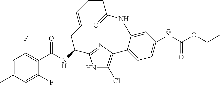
C1=C(C)C=C(F)C(C(NC2CC=CCCC(=O)NC3=CC(NC(=O)OCC)=CC=C3C3=C(Cl)NC2=N3)=O)=C1F
